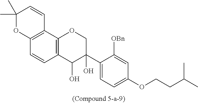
C12=C(C3=C(C=C1)C(O)C(C1=CC=C(OCCC(C)C)C=C1[OBn])(O)CO3)C=CC(C)(C)O2
